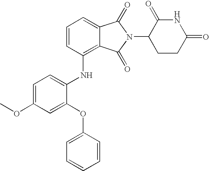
C1(NC2=C3C(=CC=C2)C(=O)N(C2CCC(=O)NC2=O)C3=O)=CC=C(OC)C=C1OC1=CC=CC=C1
